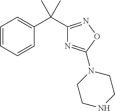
C1(C(C2=CC=CC=C2)(C)C)=NOC(N2CCNCC2)=N1
